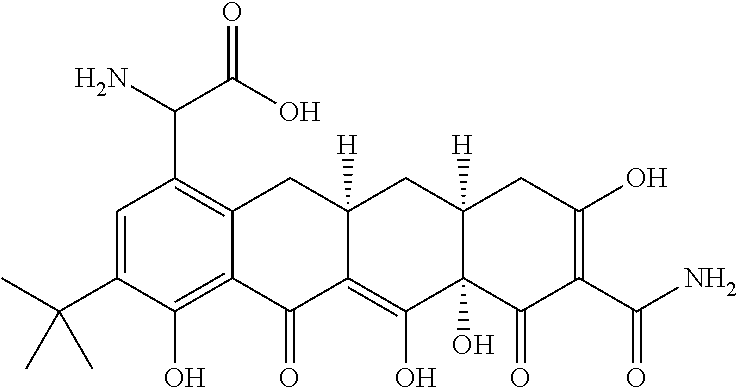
C1=C(C(C)(C)C)C(O)=C2C(=C1C(C(O)=O)N)CC1([H])C(=C(O)C3(O)C([H])(C1)CC(O)=C(C(N)=O)C3=O)C2=O
